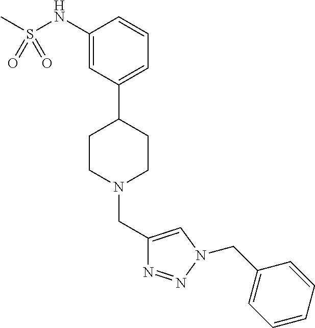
C1(NS(C)(=O)=O)=CC(C2CCN(CC3=CN(CC4=CC=CC=C4)N=N3)CC2)=CC=C1
